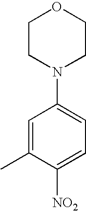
C1=C(C)C([NO2])=CC=C1N1CCOCC1
